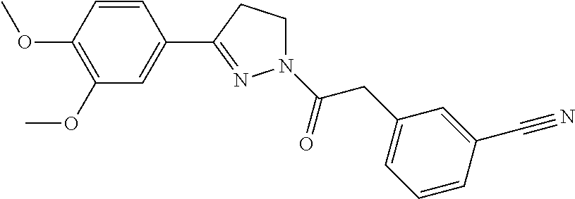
C1=CC(OC)=C(OC)C=C1C1=NN(C(=O)CC2=CC=CC(C#N)=C2)CC1
